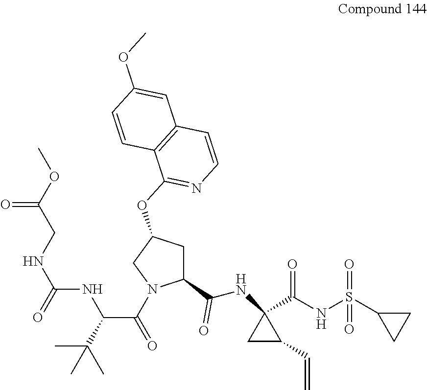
C(C(C(=O)N1C(C(NC2(C(NS(C3CC3)(=O)=O)=O)CC2C=C)=O)CC(OC2=NC=CC3=C2C=CC(OC)=C3)C1)NC(NCC(OC)=O)=O)(C)(C)C
